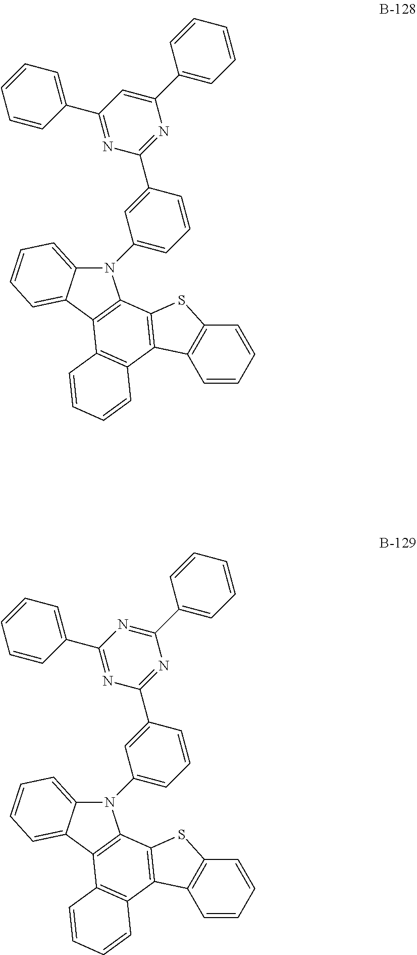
C12=CC=CC=C1C1=C(C3=C(C4=C1C=CC=C4)C1=C(S3)C=CC=C1)N2C1=CC=CC(C2=NC(C3=CC=CC=C3)=CC(C3=CC=CC=C3)=N2)=C1.C12=CC=CC=C1C1=C(C3=C(C4=C1C=CC=C4)C1=C(S3)C=CC=C1)N2C1=CC=CC(C2=NC(C3=CC=CC=C3)=NC(C3=CC=CC=C3)=N2)=C1
